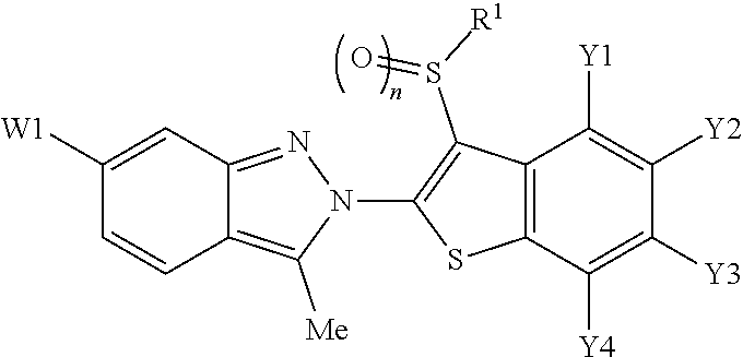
C12=C([Me])N(C3=C(S(=O)[R1])C4=C(S3)C([Y4])=C([Y3])C([Y2])=C4[Y1])N=C1C=C([W1])C=C2
